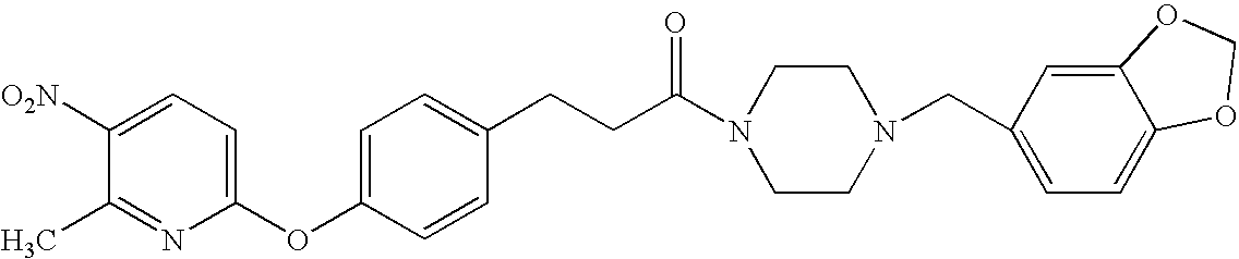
C1([O2N])=CC=C(OC2=CC=C(CCC(N3CCN(CC4=CC=C5C(=C4)OCO5)CC3)=O)C=C2)N=C1C
